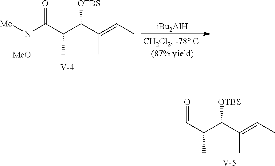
[MeO]N(C(=O)C(C([OTBS])C(C)=CC)C)[Me].[V].[iBu2AlH].[V].C(=O)C(C([OTBS])C(C)=CC)C
